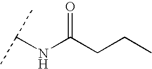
C(NC(=O)CCC)(C)C
